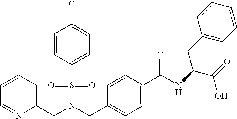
C1=CC=C(CN(CC2=CC=C(C(NC(C(=O)O)CC3=CC=CC=C3)=O)C=C2)S(=O)(=O)C2=CC=C(Cl)C=C2)N=C1
